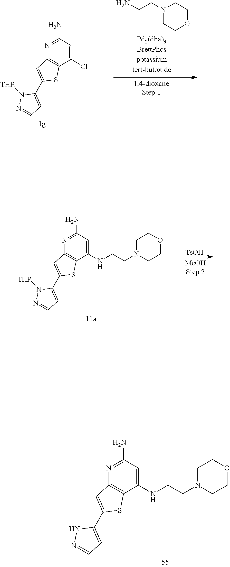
N1=C(N)C=C(Cl)C2=C1C=C(C1=CC=NN1[THP])S2.N1(CCN)CCOCC1.[TsOH].N1=C(N)C=C(NCCN2CCOCC2)C2=C1C=C(C1=CC=NN1[THP])S2.N1=C(N)C=C(NCCN2CCOCC2)C2=C1C=C(C1=CC=NN1)S2
